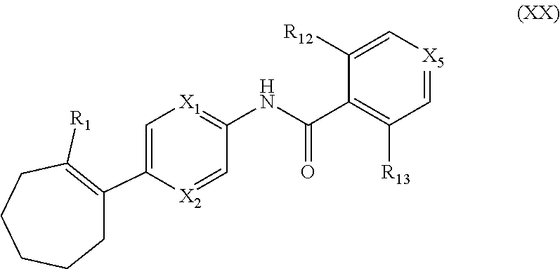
C1C(C2=C[X1]=C(NC(C3=C([R13])C=[X5]C=C3[R12])=O)C=[X2]2)=C([R1])CCCC1
